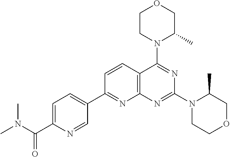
C1=CC2=C(N=C1C1=CC=C(C(N(C)C)=O)N=C1)N=C(N1CCOCC1C)N=C2N1C(C)COCC1
